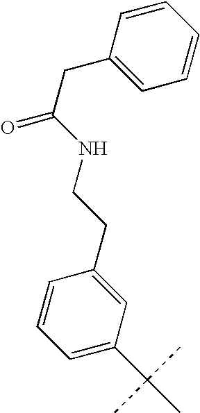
C1=CC=C(C(C)(C)C)C=C1CCNC(CC1=CC=CC=C1)=O
